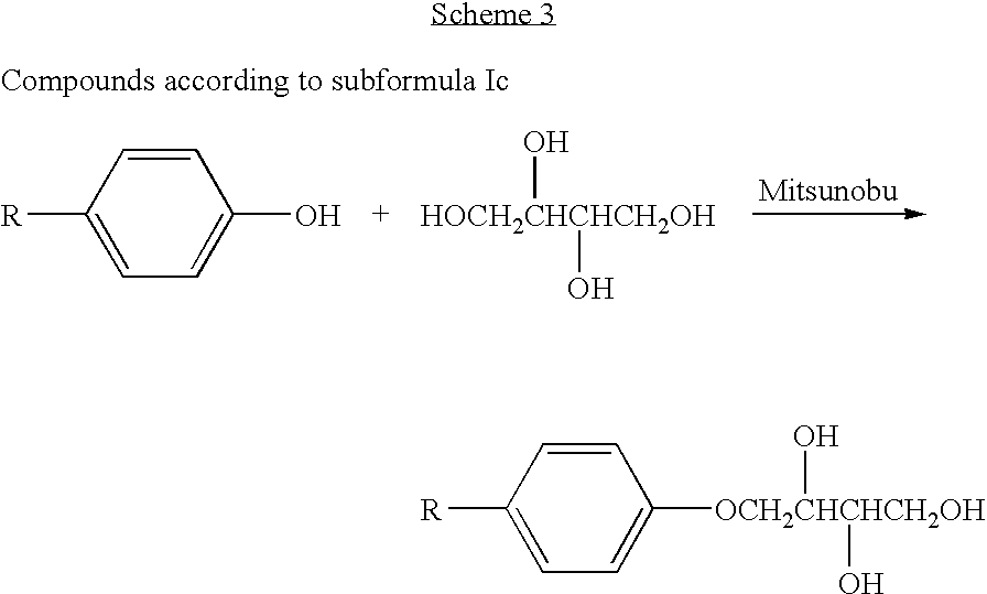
C1([R])=CC=C(O)C=C1.[HOCH2CHCHCH2OH](O)O.C1([R])=CC=C([OCH2CHCHCH2OH](O)O)C=C1
